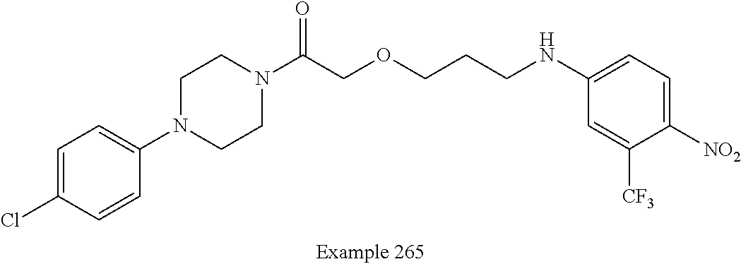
C1=C(Cl)C=CC(N2CCN(C(COCCCNC3=CC=C([NO2])C([CF3])=C3)=O)CC2)=C1
